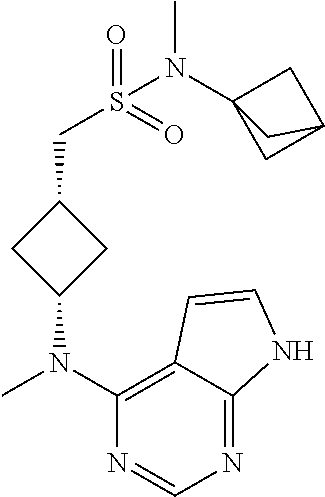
N1=C2C(=C(N(C)C3CC(CS(N(C)C45CC(C4)C5)(=O)=O)C3)N=C1)C=CN2
